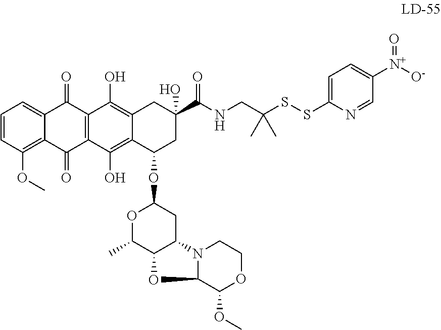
C12=C(OC)C=CC=C1C(=O)C1=C(C2=O)C(O)=C2C(=C1O)CC(C(NCC(SSC1=CC=C([N+]([O-])=O)C=N1)(C)C)=O)(O)CC2OC1OC(C)C2C(C1)N1C(O2)C(OC)OCC1
